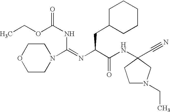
N1(C(NC(OCC)=O)=NC(C(NC2(C#N)CN(CC)CC2)=O)CC2CCCCC2)CCOCC1
